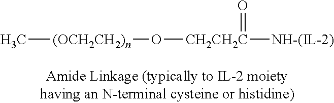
C[(OCH2CH2)n]O[CH2CH2C](=O)[NH-(IL-2)]
